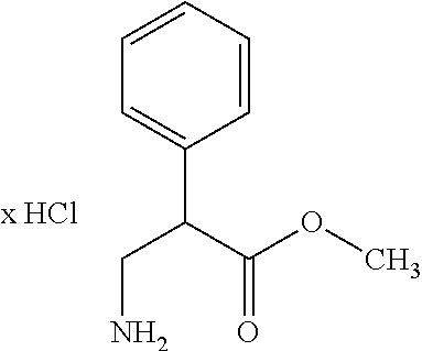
C1=CC=CC=C1C(C(OC)=O)CN
